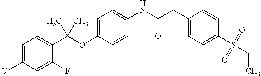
C1=C(Cl)C=C(F)C(C(OC2=CC=C(NC(CC3=CC=C(S(CC)(=O)=O)C=C3)=O)C=C2)(C)C)=C1
